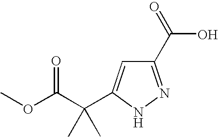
C1(C(=O)O)=NNC(C(C(OC)=O)(C)C)=C1
